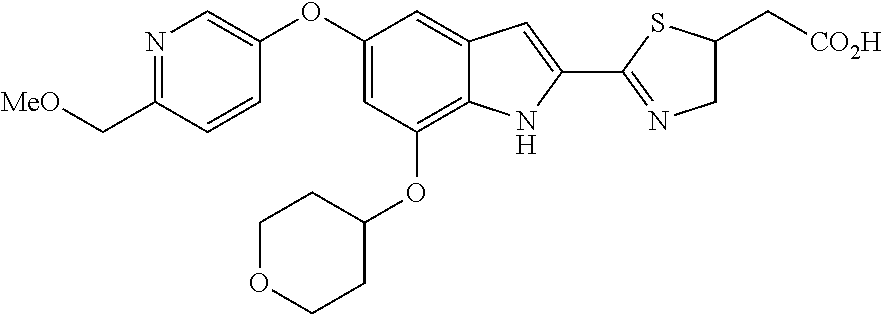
N1=C(C[MeO])C=CC(OC2=CC(OC3CCOCC3)=C3C(=C2)C=C(C2=NCC(C[CO2H])S2)N3)=C1
